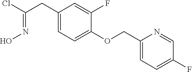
C1(CC(Cl)=NO)=CC=C(OCC2=CC=C(F)C=N2)C(F)=C1
